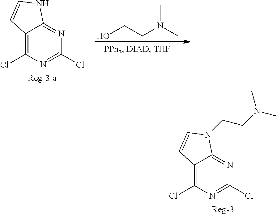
C12=C(Cl)N=C(Cl)N=C1N(CCN(C)C)C=C2.C12=C(Cl)N=C(Cl)N=C1NC=C2.OCCN(C)C
